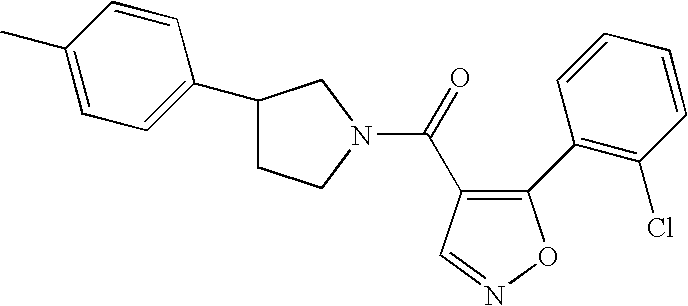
C1(C2=C(Cl)C=CC=C2)=C(C(=O)N2CC(C3=CC=C(C)C=C3)CC2)C=NO1
